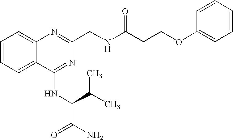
C12=CC=CC=C1C(NC(C(N)=O)C(C)C)=NC(CNC(CCOC1=CC=CC=C1)=O)=N2
